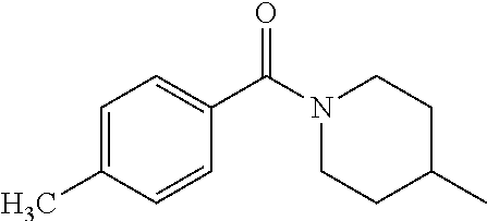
C1=C(C)C=CC(C(N2CCC(C)CC2)=O)=C1
